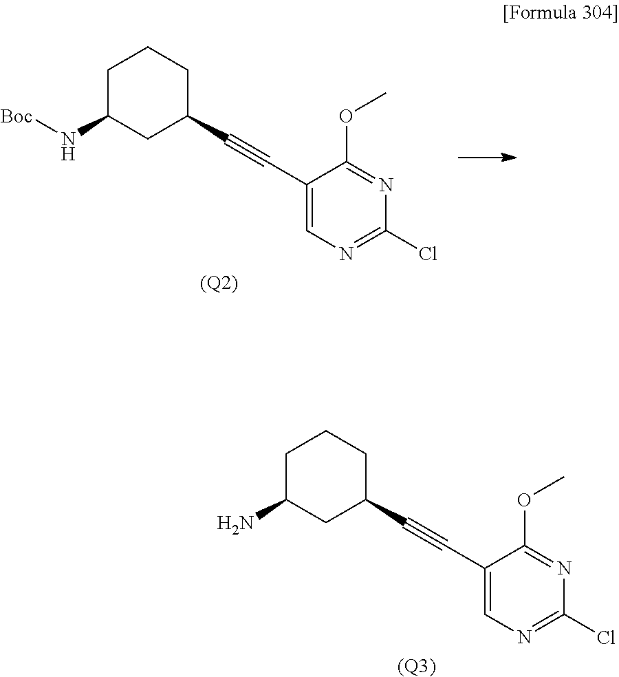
[(Q3)].C1C(N)CC(C#CC2=CN=C(Cl)N=C2OC)CC1.[(Q2)].C1C(N[Boc])CC(C#CC2=CN=C(Cl)N=C2OC)CC1
